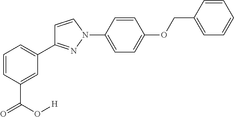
C1(C2=NN(C3=CC=C(OCC4=CC=CC=C4)C=C3)C=C2)=CC=CC(C(=O)O[H])=C1
